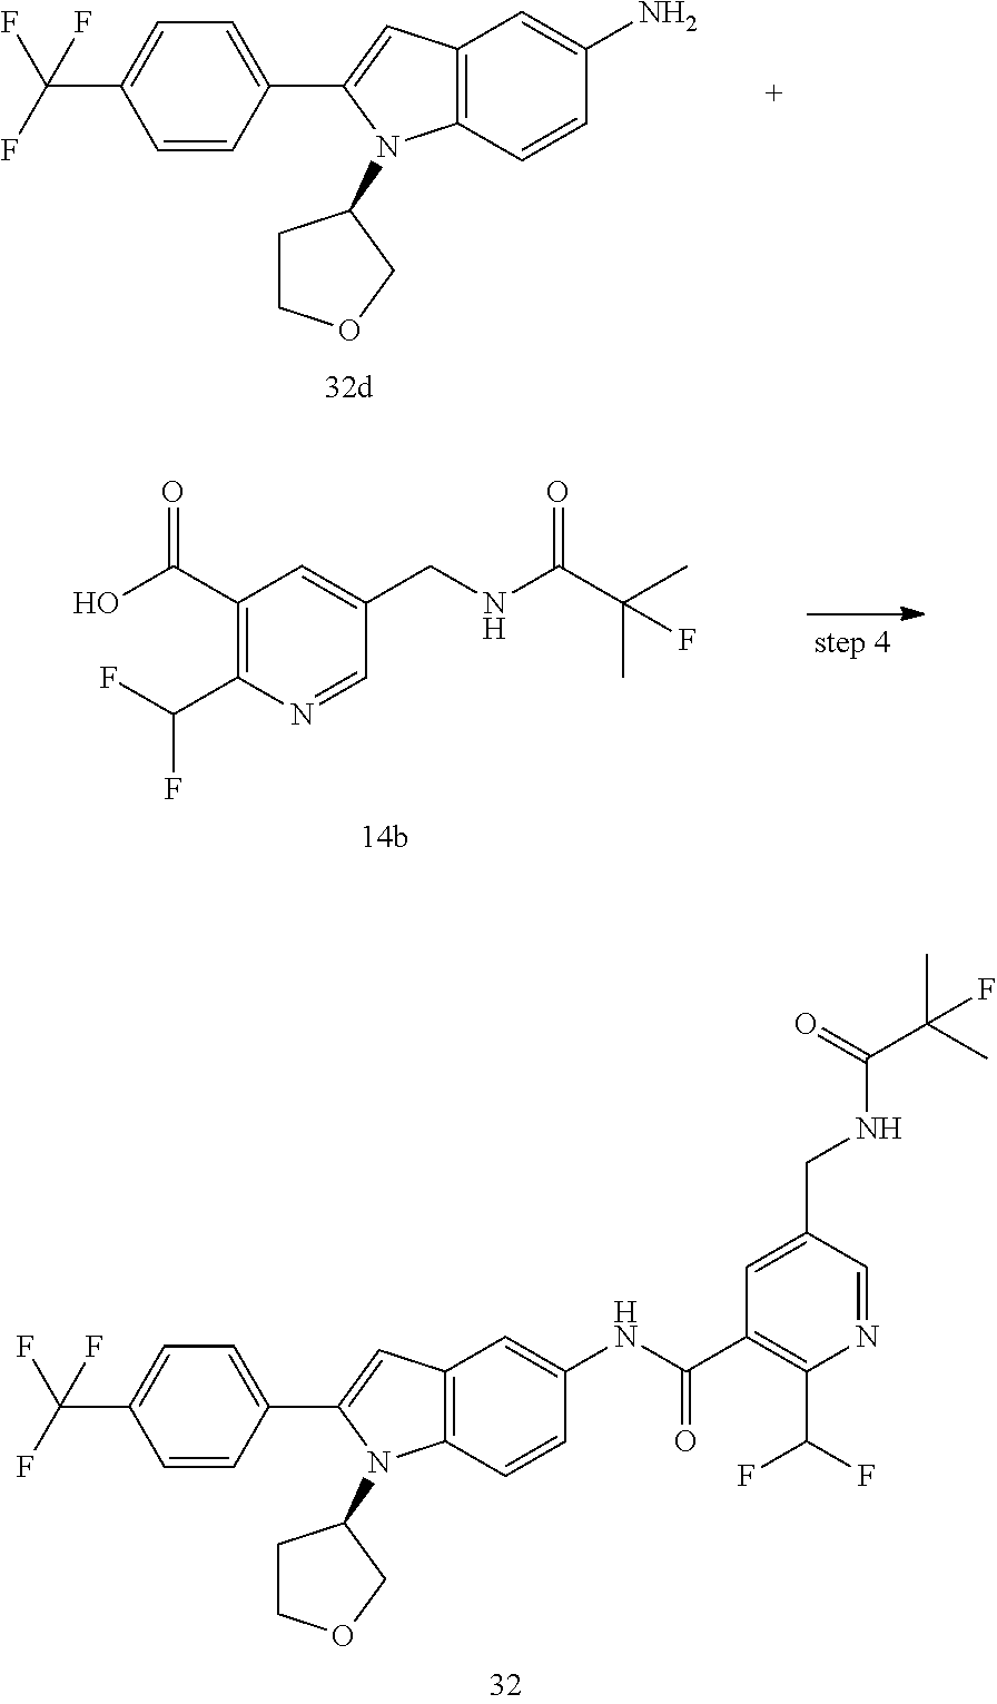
C1(C2=CC3=C(N2C2CCOC2)C=CC(N)=C3)=CC=C(C(F)(F)F)C=C1.C1(C(O)=O)=C(C(F)F)N=CC(CNC(C(C)(C)F)=O)=C1.C12=C(C=CC(NC(C3=C(C(F)F)N=CC(CNC(C(C)(C)F)=O)=C3)=O)=C1)N(C1CCOC1)C(C1=CC=C(C(F)(F)F)C=C1)=C2
